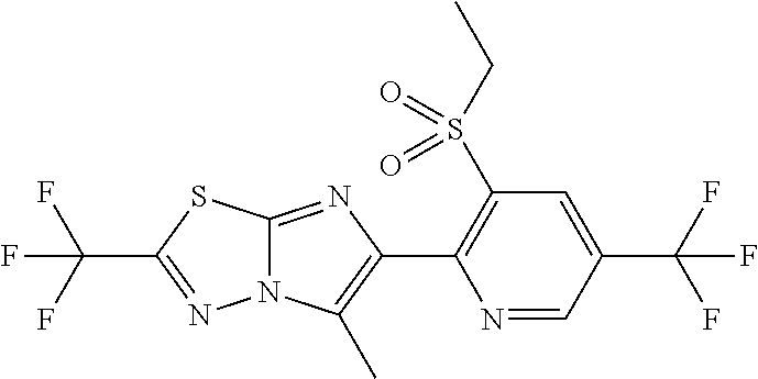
N1=CC(C(F)(F)F)=CC(S(CC)(=O)=O)=C1C1=C(C)N2C(=N1)SC(C(F)(F)F)=N2
